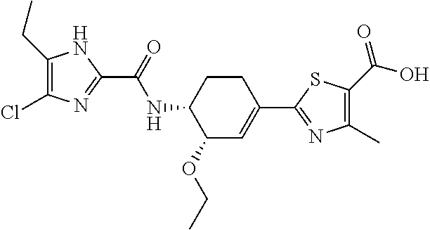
C1(CC)=C(Cl)N=C(C(=O)NC2C(OCC)C=C(C3=NC(C)=C(C(O)=O)S3)CC2)N1
